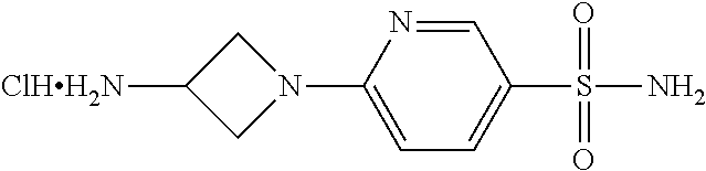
C1=NC(N2CC([ClHH2N])C2)=CC=C1S(N)(=O)=O
